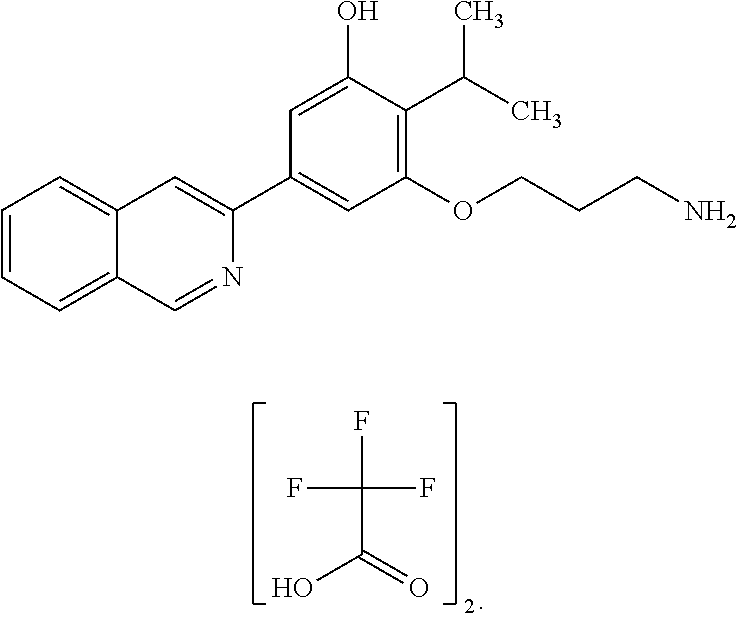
C1=CC=C2C(=C1)C=C(C1=CC(OCCCN)=C(C(C)C)C(O)=C1)N=C2.FC(C(=O)O)(F)F
